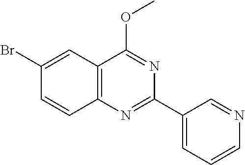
C1(Br)=CC2=C(C=C1)N=C(C1=CC=CN=C1)N=C2OC
